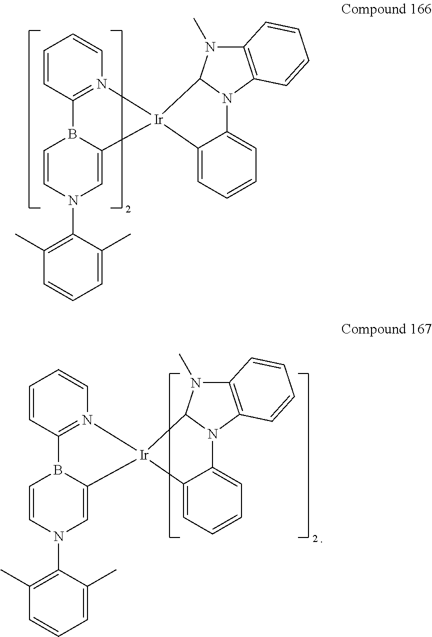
C1=CC2=N(C=C1)[Ir]1(C3=CN(C4=C(C)C=CC=C4C)C=CB23)C2=CC=CC=C2N2C3=C(N(C)C12)C=CC=C3.C1=CC2=N(C=C1)[Ir]1(C3=CN(C4=C(C)C=CC=C4C)C=CB23)C2=CC=CC=C2N2C3=C(N(C)C12)C=CC=C3
